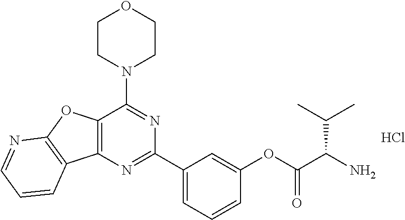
C12=C(N=C(C3=CC=CC(OC(C(N)C(C)C)=O)=C3)N=C1N1CCOCC1)C1=C(O2)N=CC=C1.Cl
